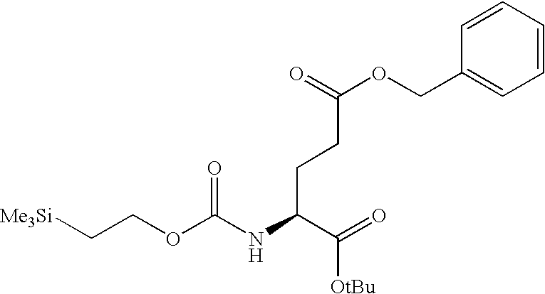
C1=CC=CC=C1COC(=O)CCC(C([OtBu])=O)NC(OCC[Me3Si])=O
